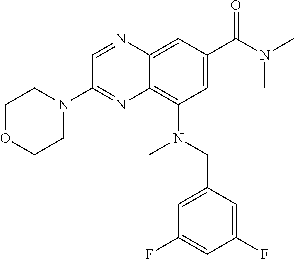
C1OCCN(C2=NC3=C(N(CC4=CC(F)=CC(F)=C4)C)C=C(C(=O)N(C)C)C=C3N=C2)C1
